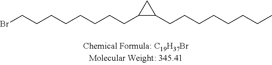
BrCCCCCCCCC1C(CCCCCCCC)C1
